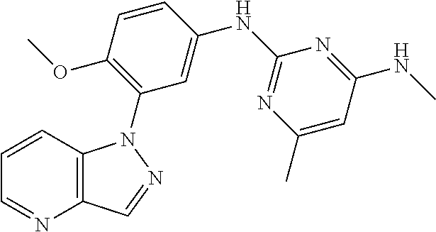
C1=C(NC2=NC(C)=CC(NC)=N2)C=CC(OC)=C1N1C2=C(N=CC=C2)C=N1
